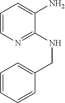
C1=CN=C(NCC2=CC=CC=C2)C(N)=C1
